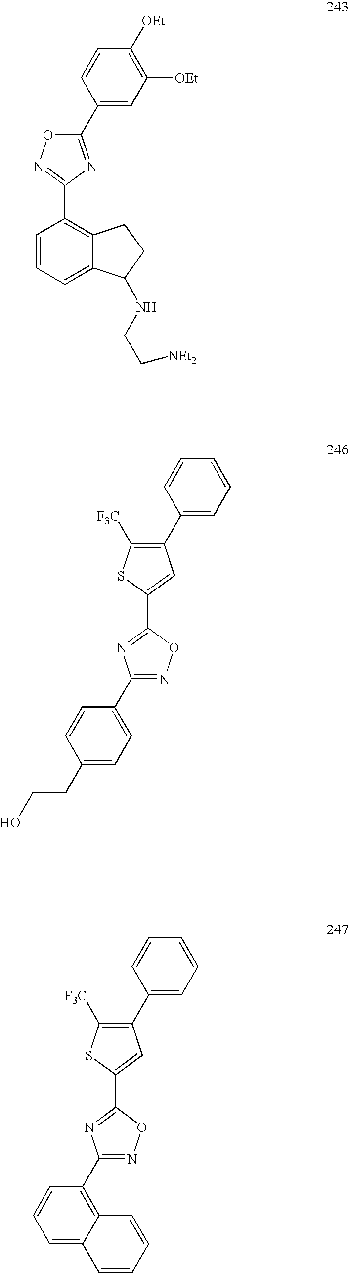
C1(C2=NC(C3=C4C(=CC=C3)C(NCC[NEt2])CC4)=NO2)=CC([OEt])=C([OEt])C=C1.C1(C2=C([F3C])SC(C3=NC(C4=CC=C(CCO)C=C4)=NO3)=C2)=CC=CC=C1.C1(C2=C([F3C])SC(C3=NC(C4=C5C(=CC=C4)C=CC=C5)=NO3)=C2)=CC=CC=C1
